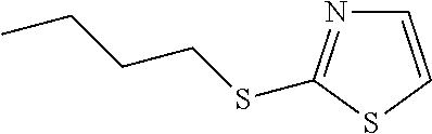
C1=CSC(SCCCC)=N1
